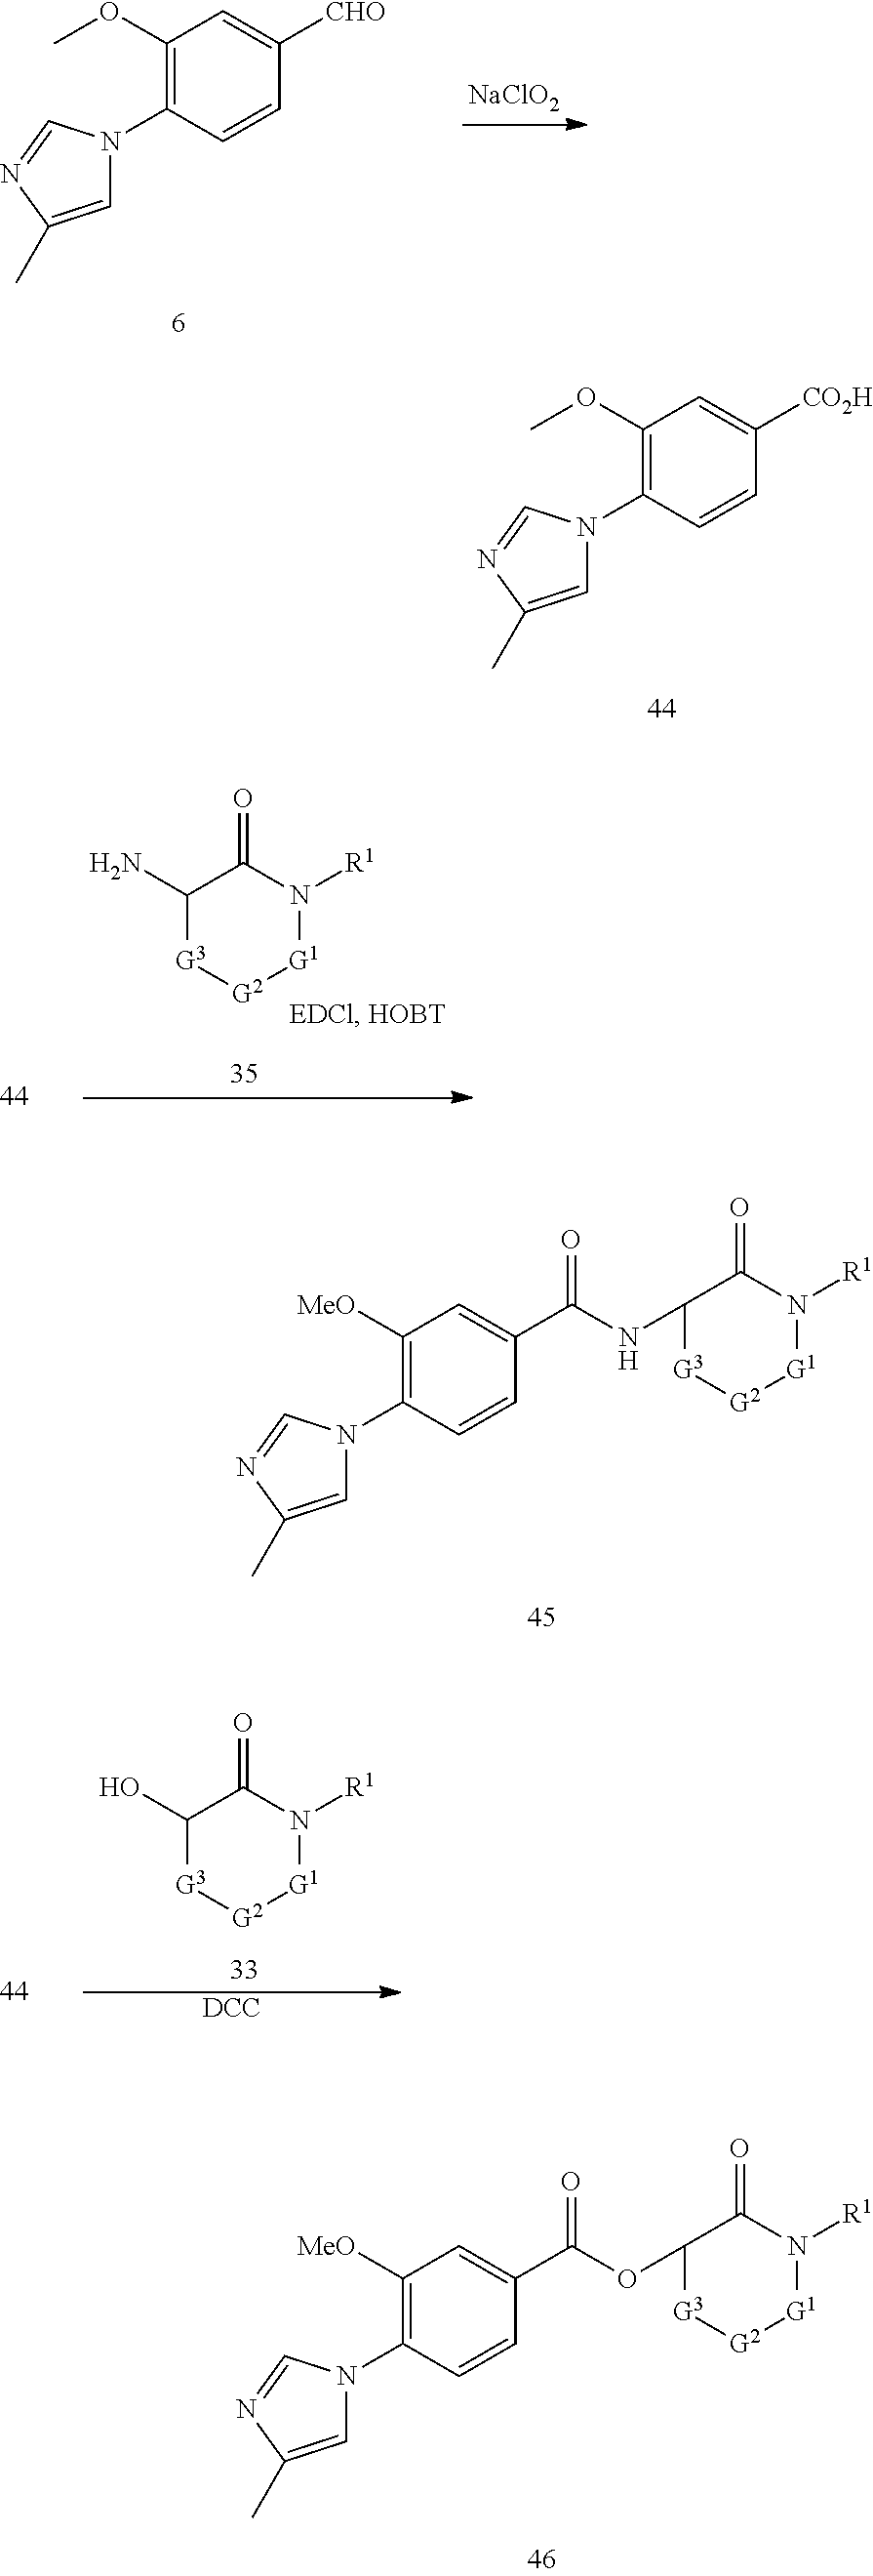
C1(OC)=C(N2C=C(C)N=C2)C=CC([CO2H])=C1.C1([MeO])=C(N2C=C(C)N=C2)C=CC(C(NC2[G3][G2][G1]N([R1])C2=O)=O)=C1.C1([MeO])=C(N2C=C(C)N=C2)C=CC(C(OC2[G3][G2][G1]N([R1])C2=O)=O)=C1.C1(OC)=C(N2C=C(C)N=C2)C=CC([CHO])=C1.[NaClO2].C1(N)[G3][G2][G1]N([R1])C1=O.C1(O)[G3][G2][G1]N([R1])C1=O.[DCC]
